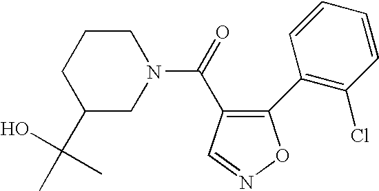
C(=O)(C1=C(C2=C(Cl)C=CC=C2)ON=C1)N1CCCC(C(C)(O)C)C1
